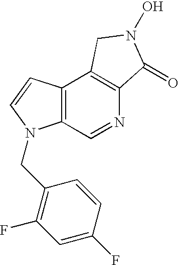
C12=C(C=NC3=C1CN(O)C3=O)N(CC1=C(F)C=C(F)C=C1)C=C2
